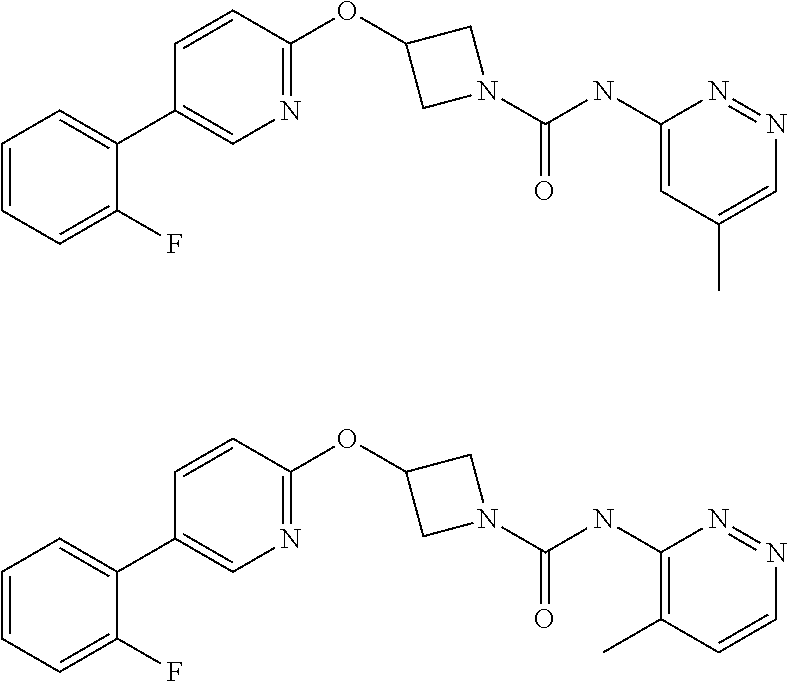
C1=CC=C(F)C(C2=CN=C(OC3CN(C(=O)NC4=CC(C)=CN=N4)C3)C=C2)=C1.C1=CC=C(F)C(C2=CN=C(OC3CN(C(=O)NC4=C(C)C=CN=N4)C3)C=C2)=C1
